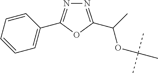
C1=CC=CC=C1C1=NN=C(C(C)OC(C)(C)C)O1
